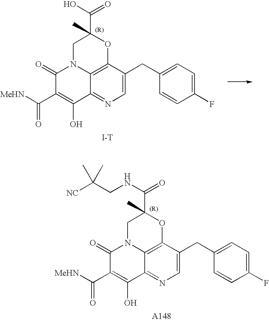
C1=C(CC2=CC=C(F)C=C2)C2=C3C(=N1)C(O)=C(C([MeHN])=O)C(=O)N3CC(C(O)=O)(C)O2.[I-T].C1=C(CC2=CC=C(F)C=C2)C2=C3C(=N1)C(O)=C(C([MeHN])=O)C(=O)N3CC(C(NCC([NC])(C)C)=O)(C)O2.[A148]
